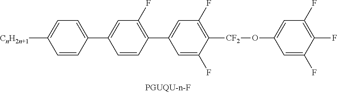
C1=CC(C2=CC(F)=C(C3=CC(F)=C([CF2]OC4=CC(F)=C(F)C(F)=C4)C(F)=C3)C=C2)=CC=C1[CnH2n+1]
